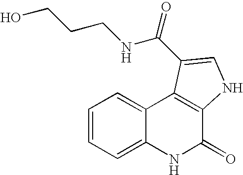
C1=CC=C2C(=C1)C1=C(C(=O)N2)NC=C1C(=O)NCCCO
